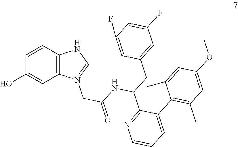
C1=CC2=C(C=C1O)N(CC(=O)NC(CC1=CC(F)=CC(F)=C1)C1=NC=CC=C1C1=C(C)C=C(OC)C=C1C)=CN2
